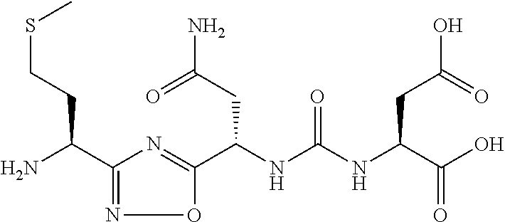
C(NC(NC(C(O)=O)CC(=O)O)=O)(C1=NC(C(N)CCSC)=NO1)CC(N)=O
